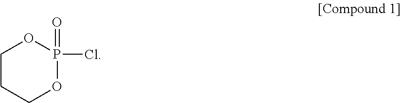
C1CCOP(=O)(Cl)O1
